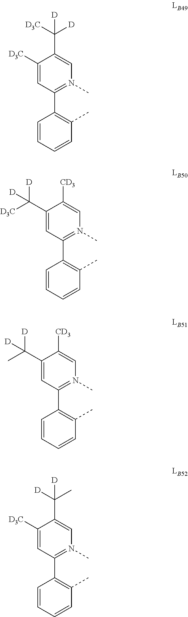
C1=CC=CC(C)=C1C1=N(C)C=C(C([D3C])([D])[D])C([D3C])=C1.C1=CC=CC(C)=C1C1=N(C)C=C([CD3])C(C([D3C])([D])[D])=C1.C1=CC=CC(C)=C1C1=N(C)C=C([CD3])C(C(C)([D])[D])=C1.C1=CC=CC(C)=C1C1=N(C)C=C(C([D])(C)[D])C([D3C])=C1
